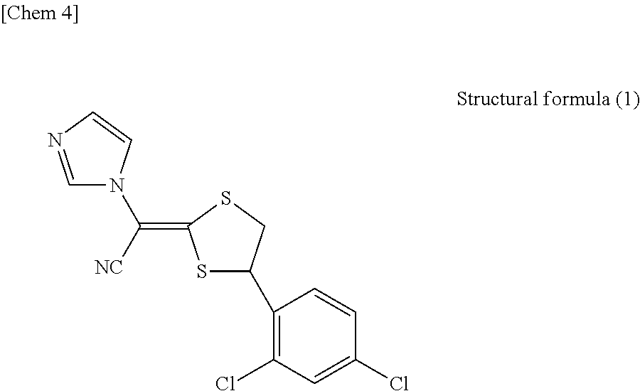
C1=NC=CN1C([NC])=C1SC(C2=C(Cl)C=C(Cl)C=C2)CS1
